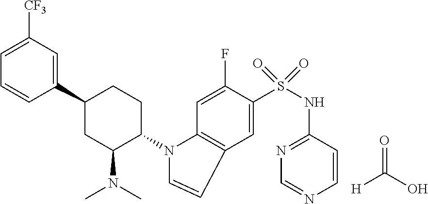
C1(N2C3=C(C=C(S(NC4=NC=NC=C4)(=O)=O)C(F)=C3)C=C2)CCC(C2=CC([CF3])=CC=C2)CC1N(C)C.O=C([H])O
